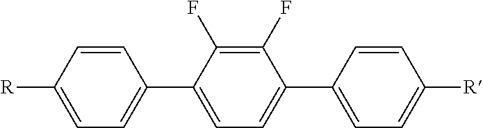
C1(F)=C(F)C(C2=CC=C([R])C=C2)=CC=C1C1=CC=C([R])C=C1
